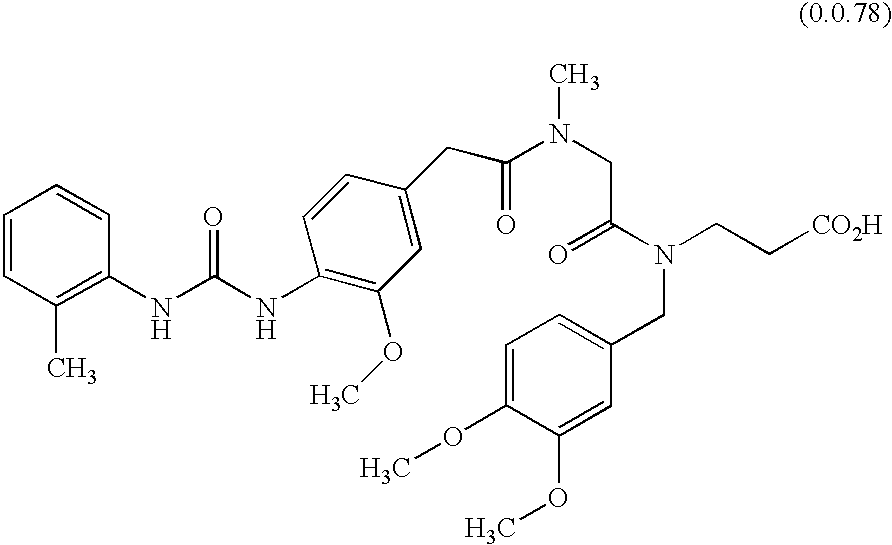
C1(C)=C(NC(NC2=C(OC)C=C(CC(N(CC(N(CC[CO2H])CC3=CC=C(OC)C(OC)=C3)=O)C)=O)C=C2)=O)C=CC=C1
